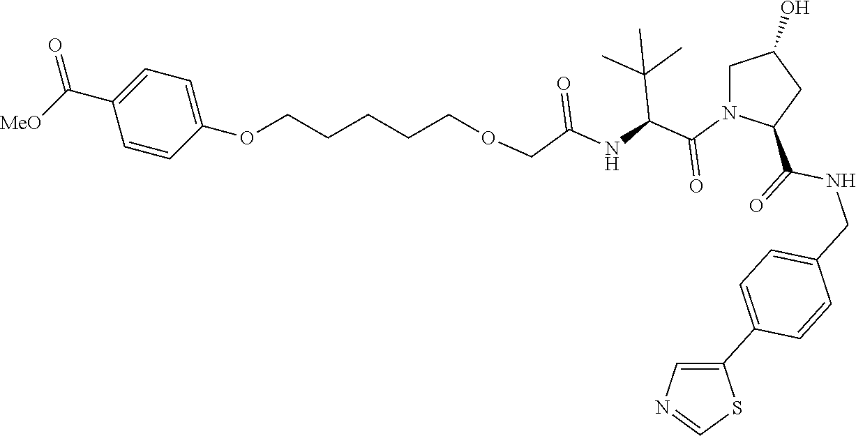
C1N(C(C(NC(COCCCCCOC2=CC=C(C([MeO])=O)C=C2)=O)C(C)(C)C)=O)C(C(NCC2=CC=C(C3=CN=CS3)C=C2)=O)CC1O
